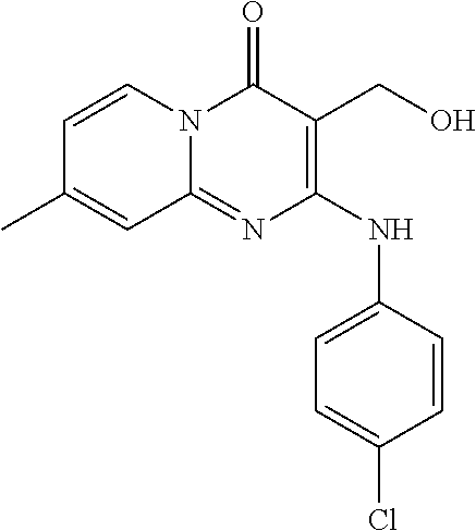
C1=C(Cl)C=CC(NC2=C(CO)C(=O)N3C(=N2)C=C(C)C=C3)=C1
